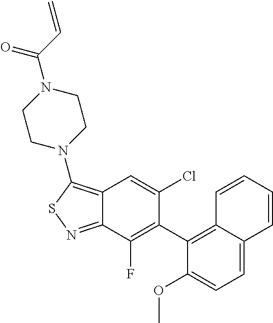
C12=C(N3CCN(C(=O)C=C)CC3)SN=C1C(F)=C(C1=C3C(=CC=C1OC)C=CC=C3)C(Cl)=C2
